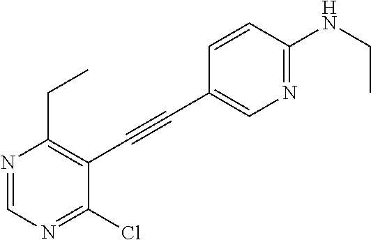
N1=C(NCC)C=CC(C#CC2=C(CC)N=CN=C2Cl)=C1
